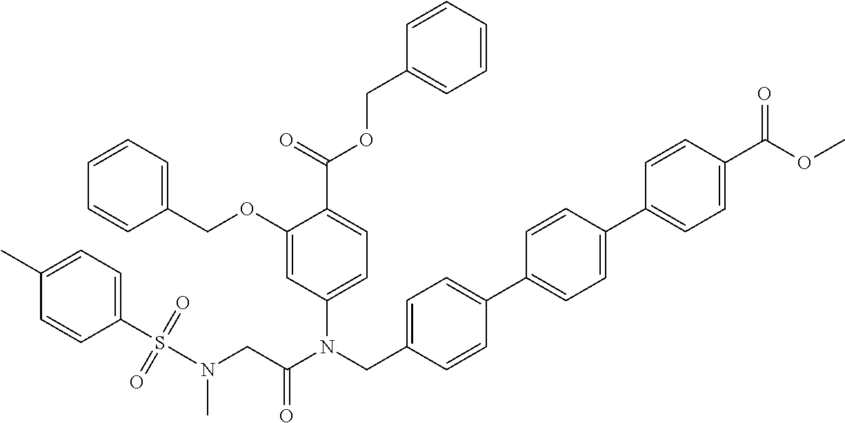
C1(S(N(CC(N(CC2=CC=C(C3=CC=C(C4=CC=C(C(=O)OC)C=C4)C=C3)C=C2)C2=CC=C(C(=O)OCC3=CC=CC=C3)C(OCC3=CC=CC=C3)=C2)=O)C)(=O)=O)=CC=C(C)C=C1
